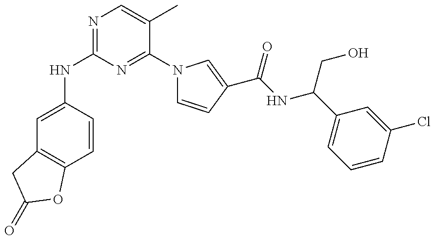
C1(NC2=NC=C(C)C(N3C=CC(C(=O)NC(CO)C4=CC=CC(Cl)=C4)=C3)=N2)=CC2=C(C=C1)OC(=O)C2
